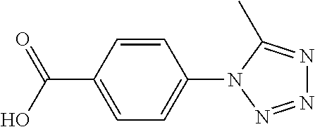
C1=CC(C(O)=O)=CC=C1N1N=NN=C1C
